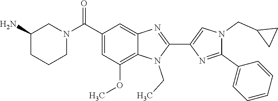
N1(CC2CC2)C(C2=CC=CC=C2)=NC(C2=NC3=CC(C(N4CCCC(N)C4)=O)=CC(OC)=C3N2CC)=C1
